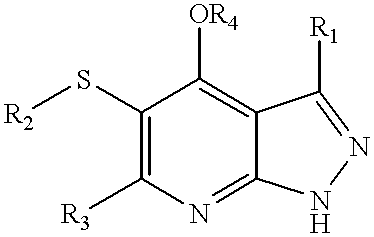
C1(S[R2])=C([R3])N=C2C(=C1[OR4])C([R1])=NN2
